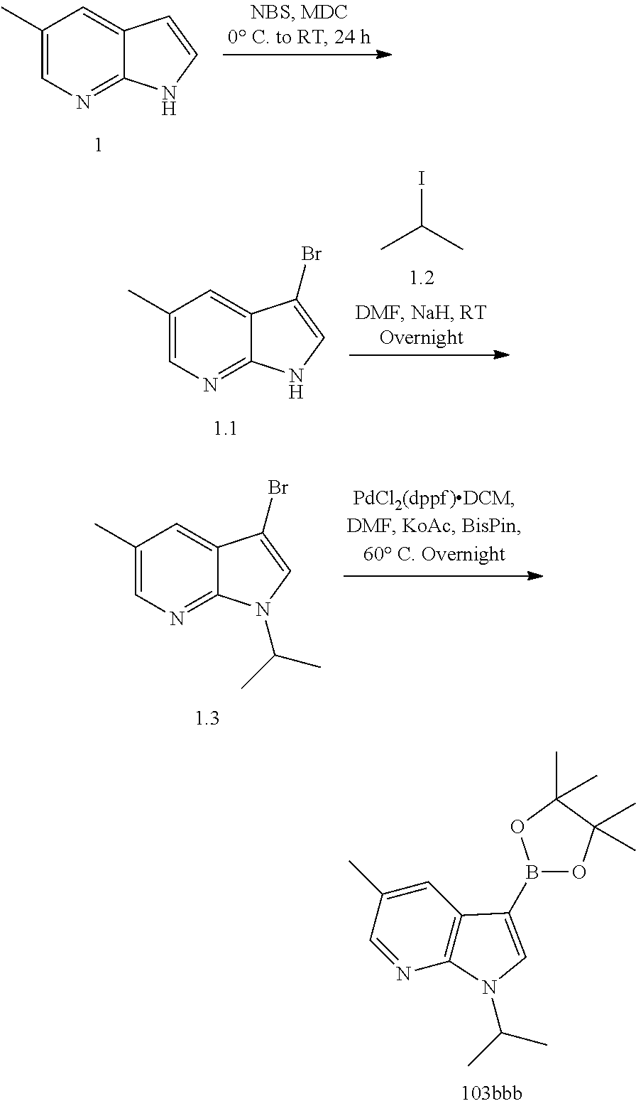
C1=C(C)C=NC2=C1C(B1OC(C)(C)C(C)(C)O1)=CN2C(C)C.C1(C)=CN=C2C(=C1)C=CN2.IC(C)C.C1(C)=CN=C2C(=C1)C(Br)=CN2.C1(C)=CN=C2C(=C1)C(Br)=CN2C(C)C
